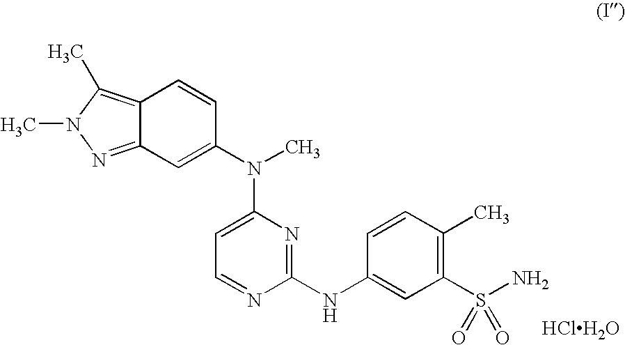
C12=C(C)N(C)N=C1C=C(N(C)C1=CC=NC(NC3=CC(S(N)(=O)=O)=C(C)C=C3)=N1)C=C2.[HClH2O]
